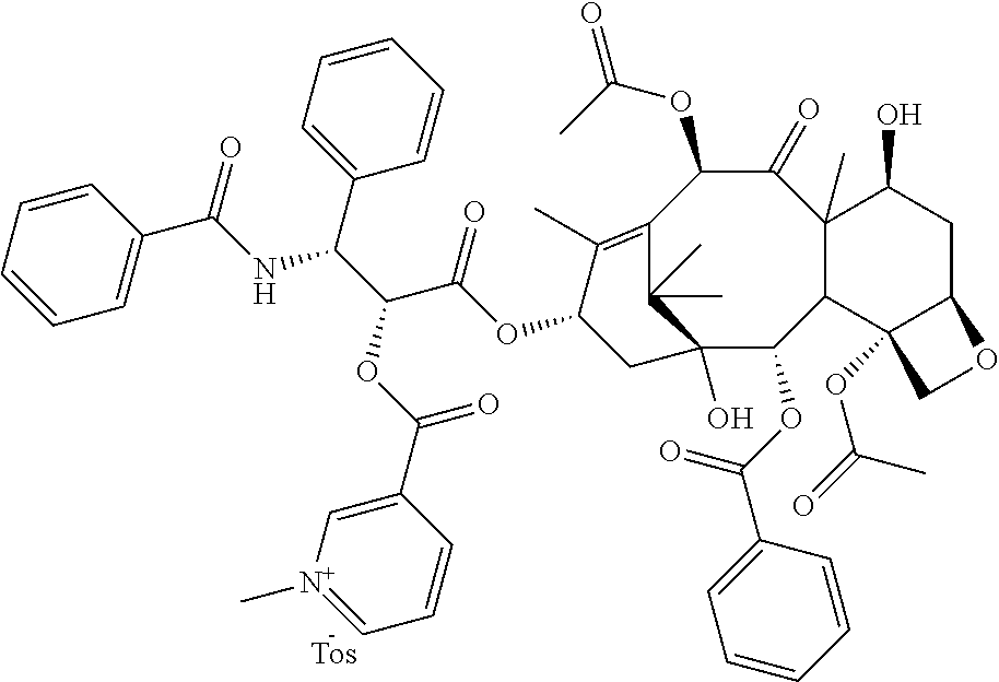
C1(OC(C2=CC=CC=C2)=O)C2C(C)(C(=O)C(OC(=O)C)C3=C(C)C(OC(C(C(NC(C4=CC=CC=C4)=O)C4=CC=CC=C4)OC(C4=C[N+](C)=CC=C4)=O)=O)CC1(O)C3(C)C)C(O)CC1C2(OC(=O)C)CO1.[Tos]
